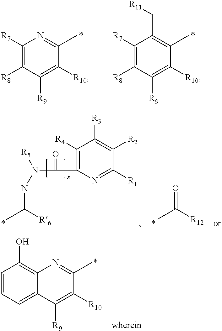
C1([R7])=C([R8])C([R9])=C([R10])C(C)=N1.C1([R7])=C([R8])C([R9])=C([R10])C(C)=C1C[R11].CC([R12])=O.N(=C([R6])C)N([R5])C(=O)C1=C([R4])C([R3])=C([R2])C([R1])=N1.C1=CC=C2C(=C1O)N=C(C)C([R10])=C2[R9]
